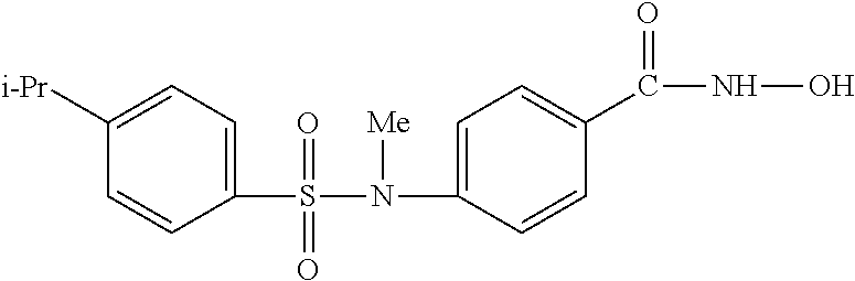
C1(S(N(C2=CC=C(C(NO)=O)C=C2)[Me])(=O)=O)=CC=C([i-Pr])C=C1
